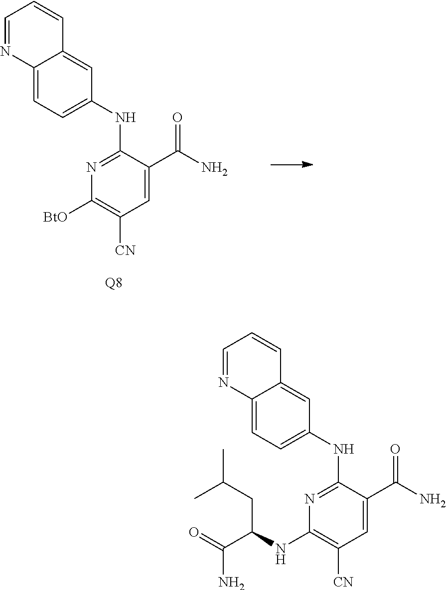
C1=C(C(N)=O)C(NC2=CC=C3C(=C2)C=CC=N3)=NC([BtO])=C1[CN].[Q8].C1=C(C(N)=O)C(NC2=CC=C3C(=C2)C=CC=N3)=NC(NC(CC(C)C)C(N)=O)=C1[CN]
